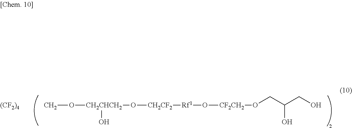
[(CF2)4].CO[CH2CHCH2](O[CH2CF2][Rf1]O[CF2CH2]OCC(CO)O)O
